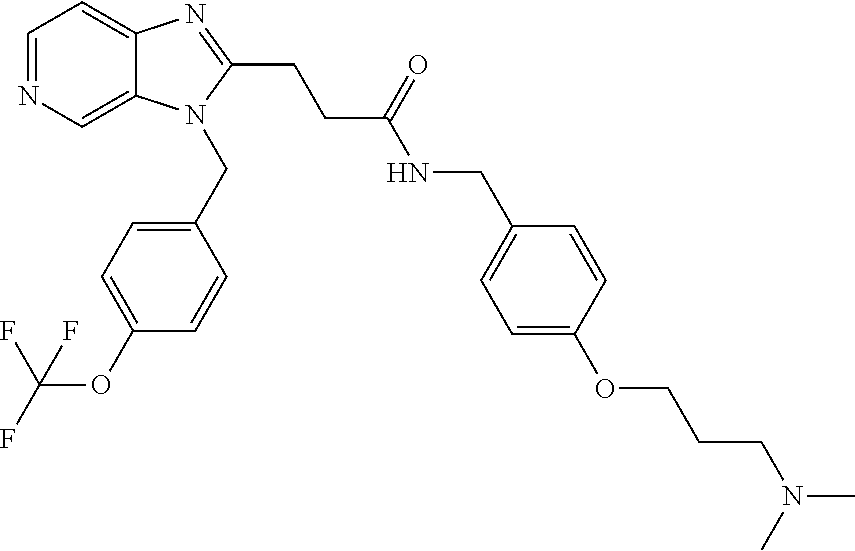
C1=NC=C2C(=C1)N=C(CCC(NCC1=CC=C(OCCCN(C)C)C=C1)=O)N2CC1=CC=C(OC(F)(F)F)C=C1
